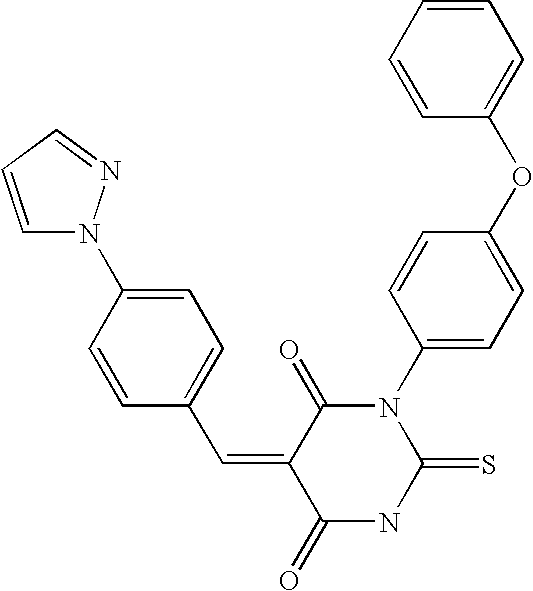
C1=CC=CC(OC2=CC=C(N3C(=O)C(=CC4=CC=C(N5C=CC=N5)C=C4)C(=O)NC3=S)C=C2)=C1
